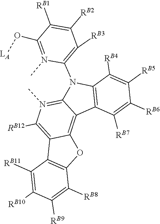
C1([RB7])=C([RB6])C([RB5])=C([RB4])C2=C1C1=C3C(=C([RB12])N(C)=C1N2C1=C([RB3])C([RB2])=C([RB1])C(O[LA])=N1C)C1=C(O3)C([RB8])=C([RB9])C([RB10])=C1[RB11]
